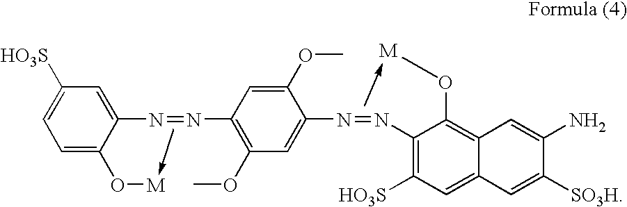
C1=C(N=NC2=C(OC)C=C(N=NC3=C([HO3S])C=C4C(=C3O[M]-C)C=C(N)C([SO3H])=C4)C(OC)=C2)C(O[M]-C)=CC=C1[HO3S]
